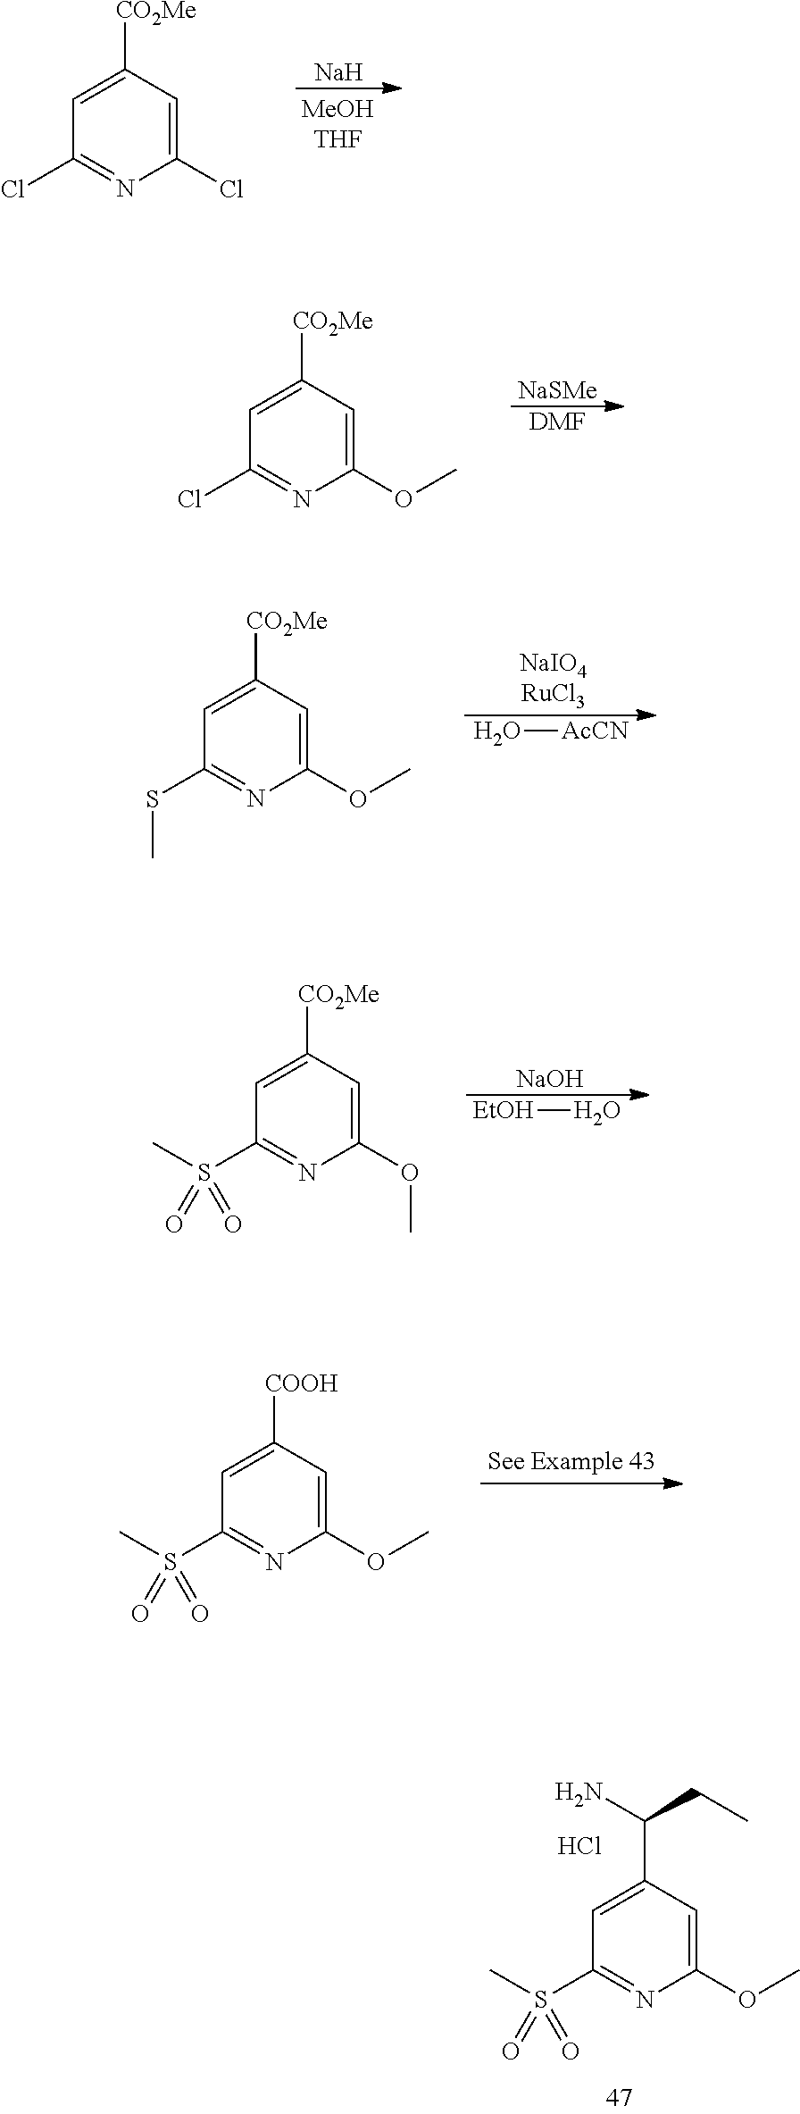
C1=C([CO2Me])C=C(Cl)N=C1Cl.[Na].C1=C([CO2Me])C=C(OC)N=C1Cl.[NaSMe].[DMF].C1=C([CO2Me])C=C(OC)N=C1SC.O[AcCN].C1=C([CO2Me])C=C(OC)N=C1S(C)(=O)=O.[NaOH].[EtOH]O.C1=C([COOH])C=C(OC)N=C1S(C)(=O)=O.C1=C(C(N)CC)C=C(OC)N=C1S(C)(=O)=O.Cl
